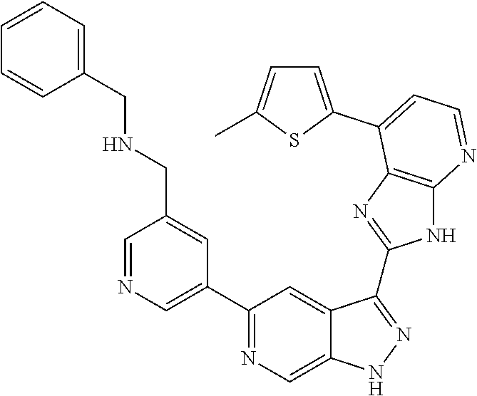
C1=NC=C(C2=NC=C3C(=C2)C(C2=NC4=C(N2)N=CC=C4C2=CC=C(C)S2)=NN3)C=C1CNCC1=CC=CC=C1
